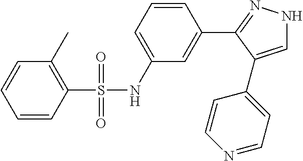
C1(C)=C(S(NC2=CC=CC(C3=NNC=C3C3=CC=NC=C3)=C2)(=O)=O)C=CC=C1
